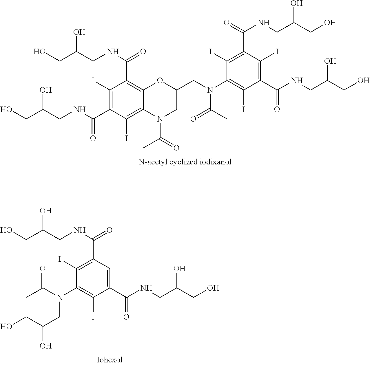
OCC(CNC(=O)C1=C2C(=C(I)C(C(NCC(CO)O)=O)=C1I)N(C(C)=O)CC(CN(C1=C(I)C(C(NCC(CO)O)=O)=C(I)C(C(=O)NCC(CO)O)=C1I)C(=O)C)O2)O.OCC(CNC(=O)C1=C(I)C(N(C(C)=O)CC(CO)O)=C(I)C(C(NCC(CO)O)=O)=C1)O
